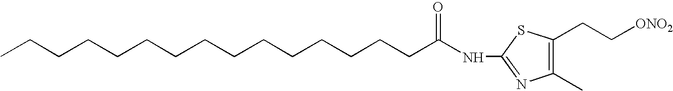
C1(NC(CCCCCCCCCCCCCCC)=O)=NC(C)=C(CC[ONO2])S1
